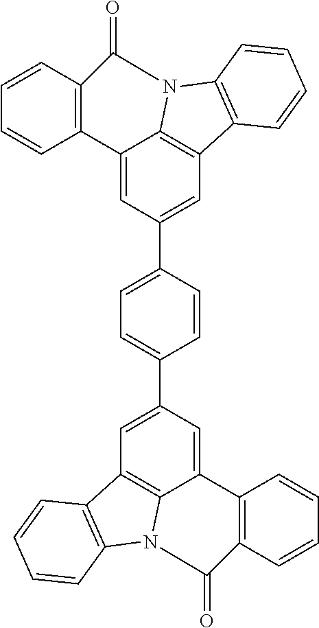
C1=C(C2=CC3=C4C(=C2)C2=C(C=CC=C2)C(=O)N4C2=C3C=CC=C2)C=CC(C2=CC3=C4C(=C2)C2=C(C=CC=C2)C(=O)N4C2=C3C=CC=C2)=C1
